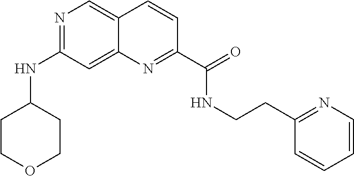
N1=C(NC2CCOCC2)C=C2C(=C1)C=CC(C(=O)NCCC1=NC=CC=C1)=N2
